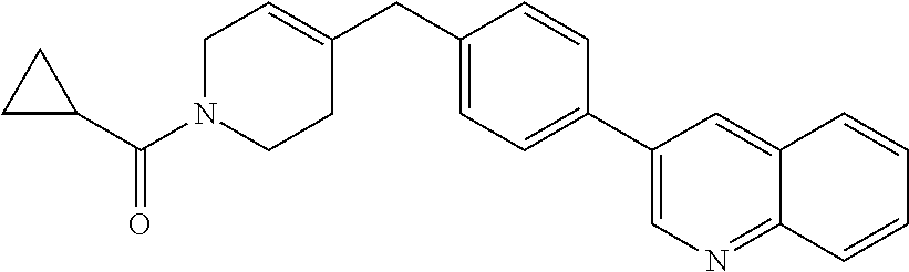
C1N(C(C2CC2)=O)CCC(CC2=CC=C(C3=CN=C4C(=C3)C=CC=C4)C=C2)=C1
